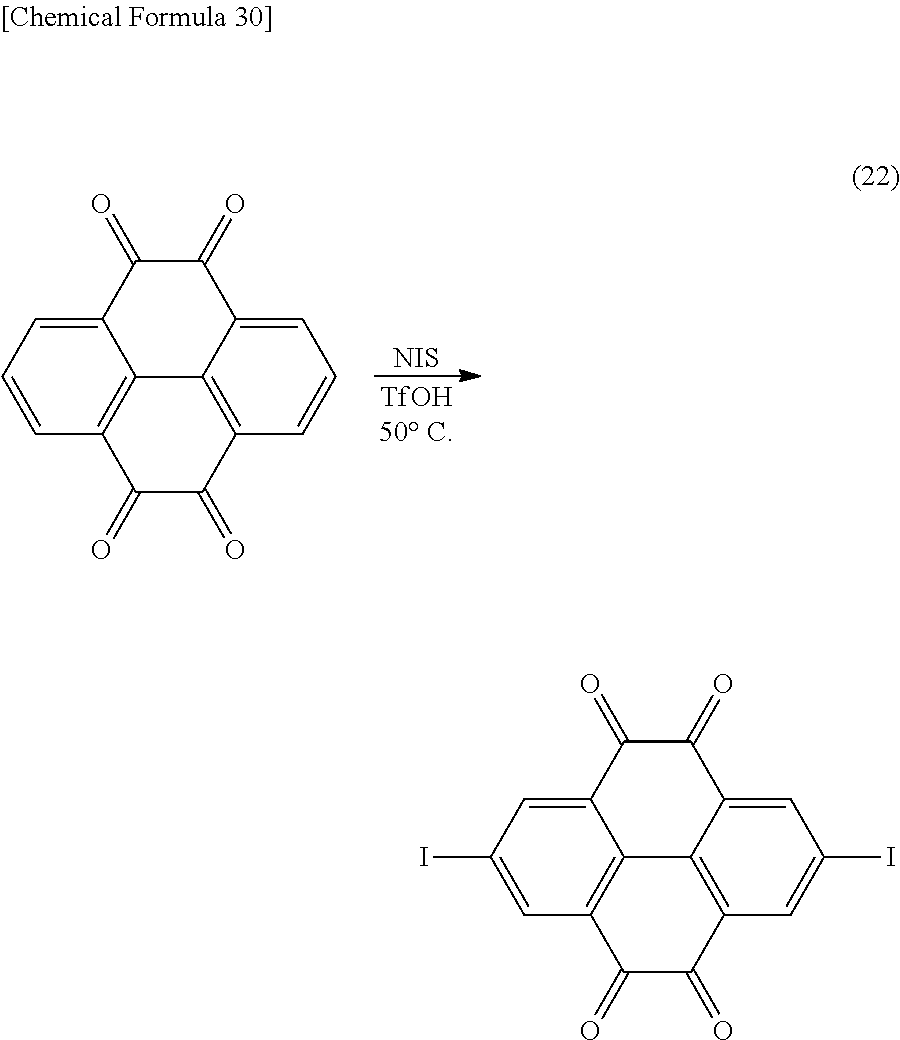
C12=C3C=CC=C1C(=O)C(=O)C1=CC=CC(=C21)C(=O)C3=O.[NIS].[TfOH50 C].C12=C3C=C(I)C=C1C(=O)C(=O)C1=CC(I)=CC(=C21)C(=O)C3=O
